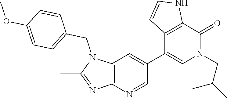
C1=CNC2=C1C(C1=CC3=C(N=C1)N=C(C)N3CC1=CC=C(OC)C=C1)=CN(CC(C)C)C2=O
